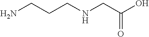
NCCCNCC(O)=O
